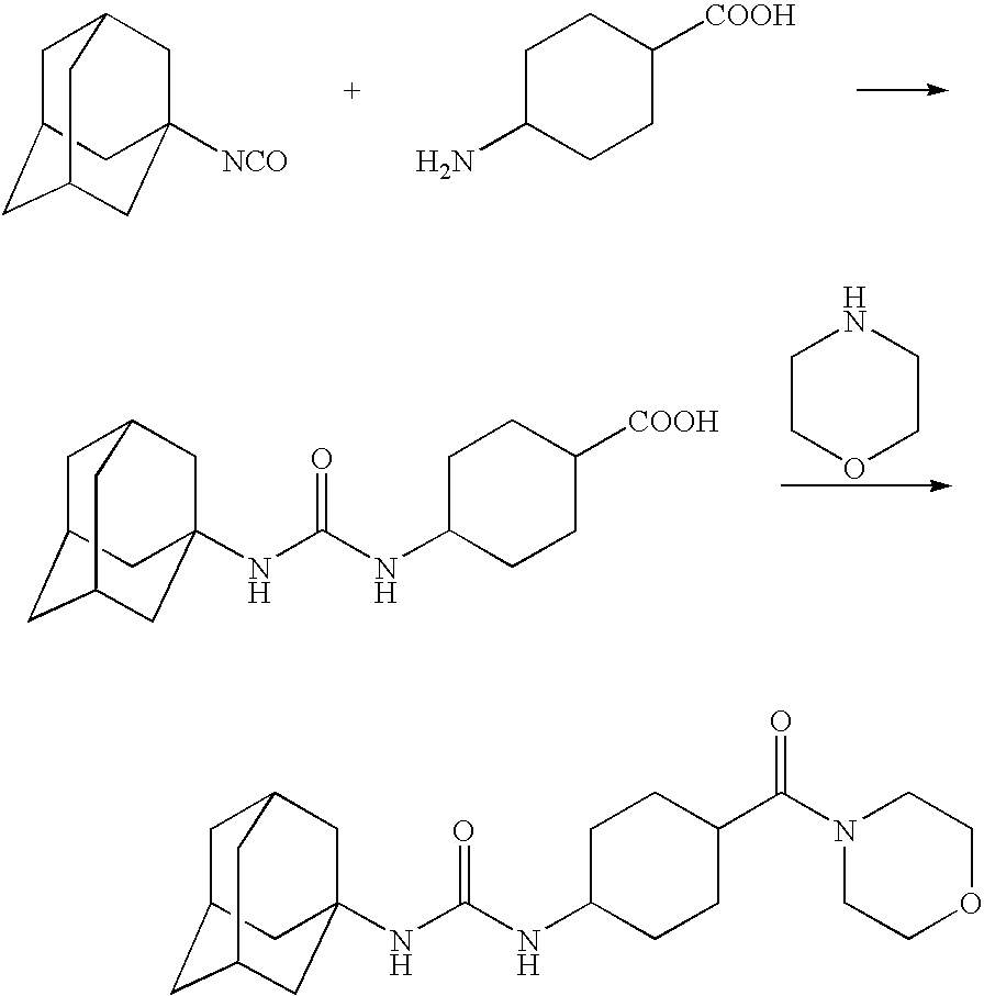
C1C2CC3CC([NCO])(CC1C3)C2.C1C([COOH])CCC(N)C1.C1COCCN1.C1C2CC3CC(NC(NC4CCC([COOH])CC4)=O)(CC1C3)C2.C1C2CC3CC(NC(NC4CCC(C(N5CCOCC5)=O)CC4)=O)(CC1C3)C2
